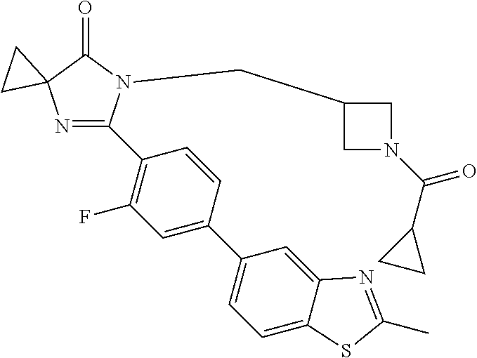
N1=C(C2=C(F)C=C(C3=CC=C4C(=C3)N=C(C)S4)C=C2)N(CC2CN(C(C3CC3)=O)C2)C(=O)C12CC2
